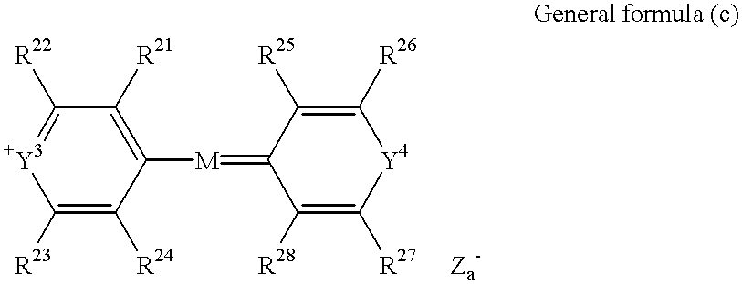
C1([M]=C2C([R25])=C([R26])[Y4]C([R27])=C2[R28])=C([R21])C([R22])=[+Y3]C([R23])=C1[R24].[Za-]
